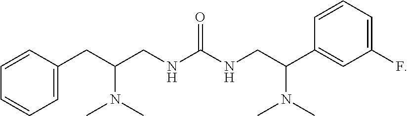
C1=C(CC(CNC(NCC(C2=CC(F)=CC=C2)N(C)C)=O)N(C)C)C=CC=C1
